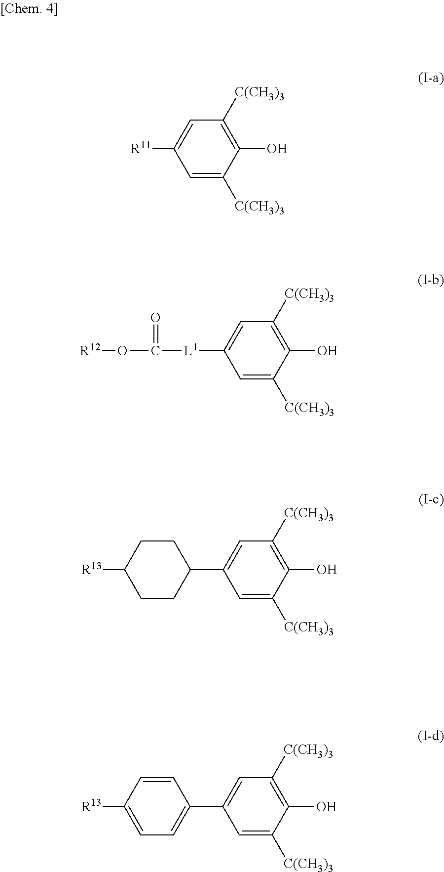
C1=C([C(CH3)3])C(O)=C([C(CH3)3])C=C1[R11].C1=C([C(CH3)3])C(O)=C([C(CH3)3])C=C1[L1]C(O[R12])=O.C1=C([C(CH3)3])C(O)=C([C(CH3)3])C=C1C1CCC([R13])CC1.C1=C([C(CH3)3])C(O)=C([C(CH3)3])C=C1C1=CC=C([R13])C=C1
